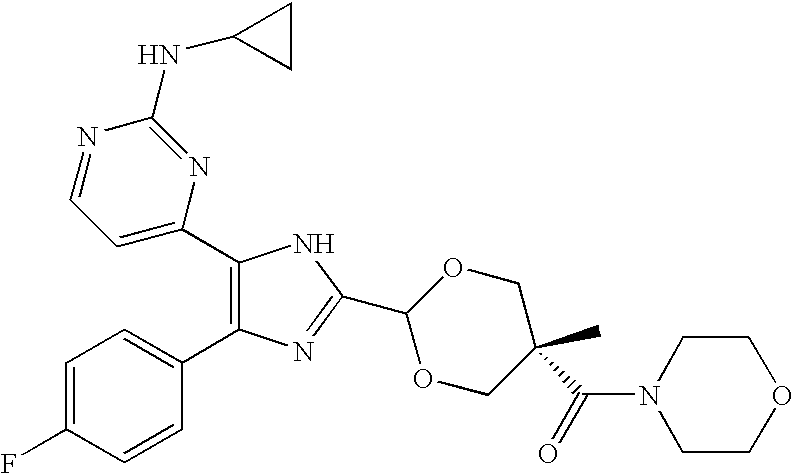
C1(C2=CC=NC(NC3CC3)=N2)=C(C2=CC=C(F)C=C2)N=C(C2OCC(C(=O)N3CCOCC3)(C)CO2)N1
